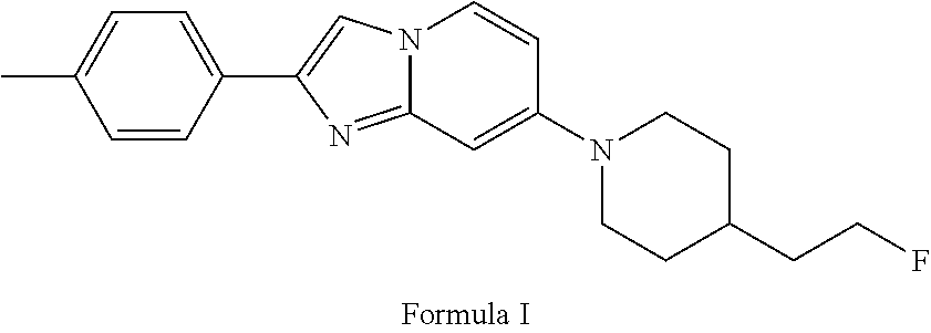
N12C(=NC(C3=CC=C(C)C=C3)=C1)C=C(N1CCC(CCF)CC1)C=C2
